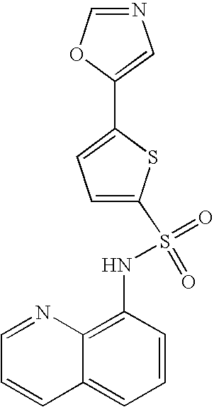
C1=NC2=C(NS(=O)(=O)C3=CC=C(C4=CN=CO4)S3)C=CC=C2C=C1
